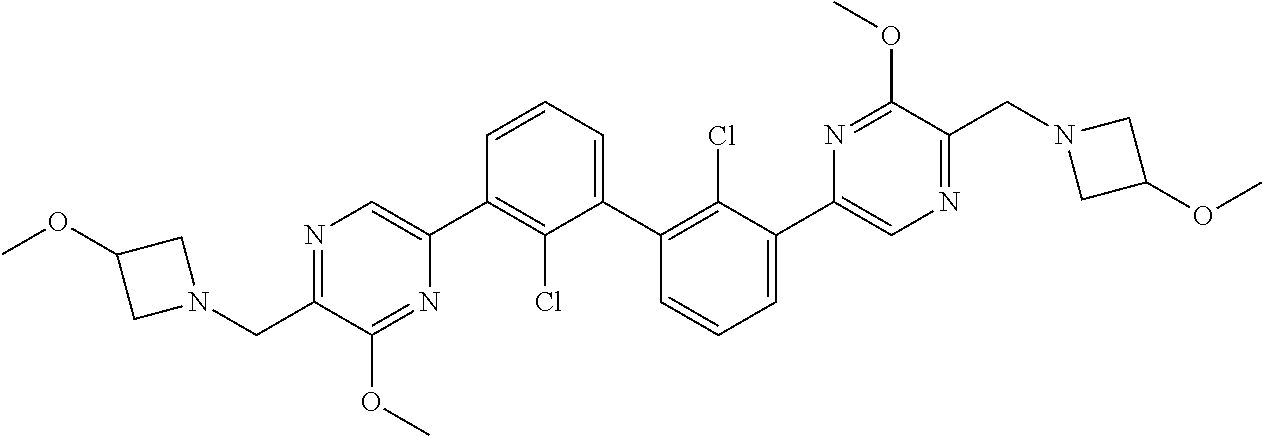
N1=C(CN2CC(OC)C2)C(OC)=NC(C2=C(Cl)C(C3=C(Cl)C(C4=CN=C(CN5CC(OC)C5)C(OC)=N4)=CC=C3)=CC=C2)=C1
